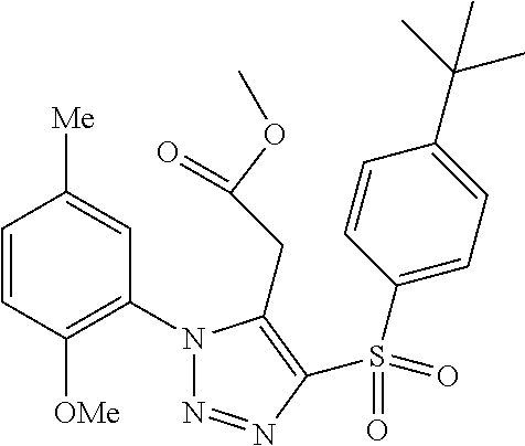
C1=CC([OMe])=C(N2N=NC(S(=O)(C3=CC=C(C(C)(C)C)C=C3)=O)=C2CC(=O)OC)C=C1[Me]
